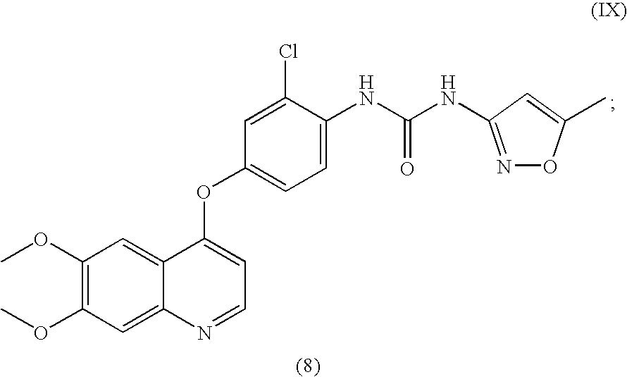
COC1=C(OC)C=C2C(=C1)C(OC1=CC=C(NC(NC3=NOC(C)=C3)=O)C(Cl)=C1)=CC=N2
